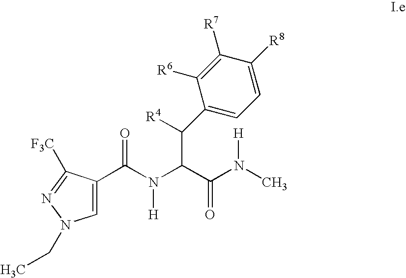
C1=C(C(N(C(C(N(C)[H])=O)C([R4])C2=CC=C([R8])C([R7])=C2[R6])[H])=O)C([F3C])=NN1CC
